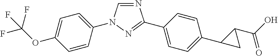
N1=CN(C2=CC=C(OC(F)(F)F)C=C2)N=C1C1=CC=C(C2C(C(O)=O)C2)C=C1
